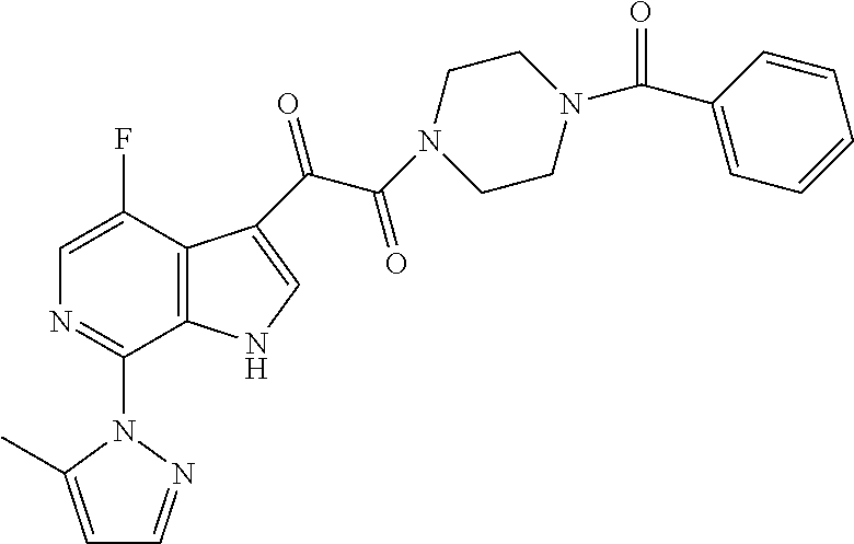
C1=C(F)C2=C(C(N3N=CC=C3C)=N1)NC=C2C(C(=O)N1CCN(C(=O)C2=CC=CC=C2)CC1)=O
